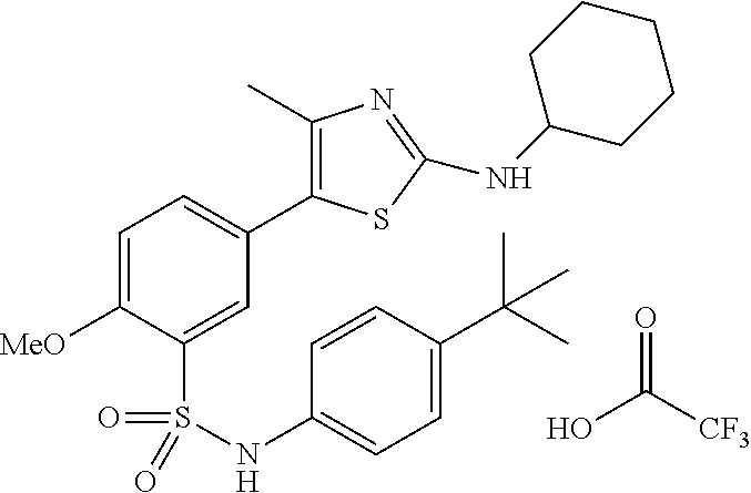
C1=C([MeO])C(S(=O)(=O)NC2=CC=C(C(C)(C)C)C=C2)=CC(C2=C(C)N=C(NC3CCCCC3)S2)=C1.OC(=O)[CF3]
